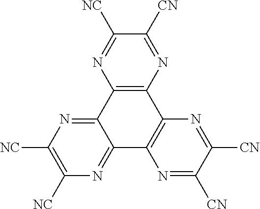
C12=NC([NC])=C([NC])N=C1C1=C(C3=C2N=C([NC])C([CN])=N3)N=C([CN])C([CN])=N1
